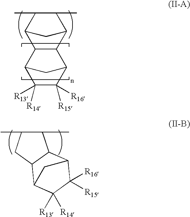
C12C(C)C(C)C(C1)C1C3C([R15])([R16])C([R13])([R14])C(C21)C3.CC1C(C)C2C(C1)C1CC2C([R16])([R15])C1([R13])[R14]
